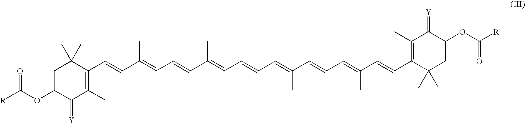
C1C(OC([R])=O)C(=[Y])C(C)=C(C=CC(=CC=CC(C)=CC=CC=C(C=CC=C(C=CC2=C(C)C(=[Y])C(OC([R])=O)CC2(C)C)C)C)C)C1(C)C
